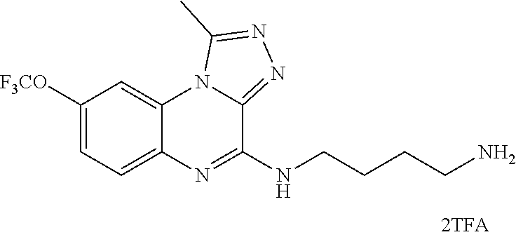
N1=C(NCCCCN)C2=NN=C(C)N2C2=CC([F3CO])=CC=C12
